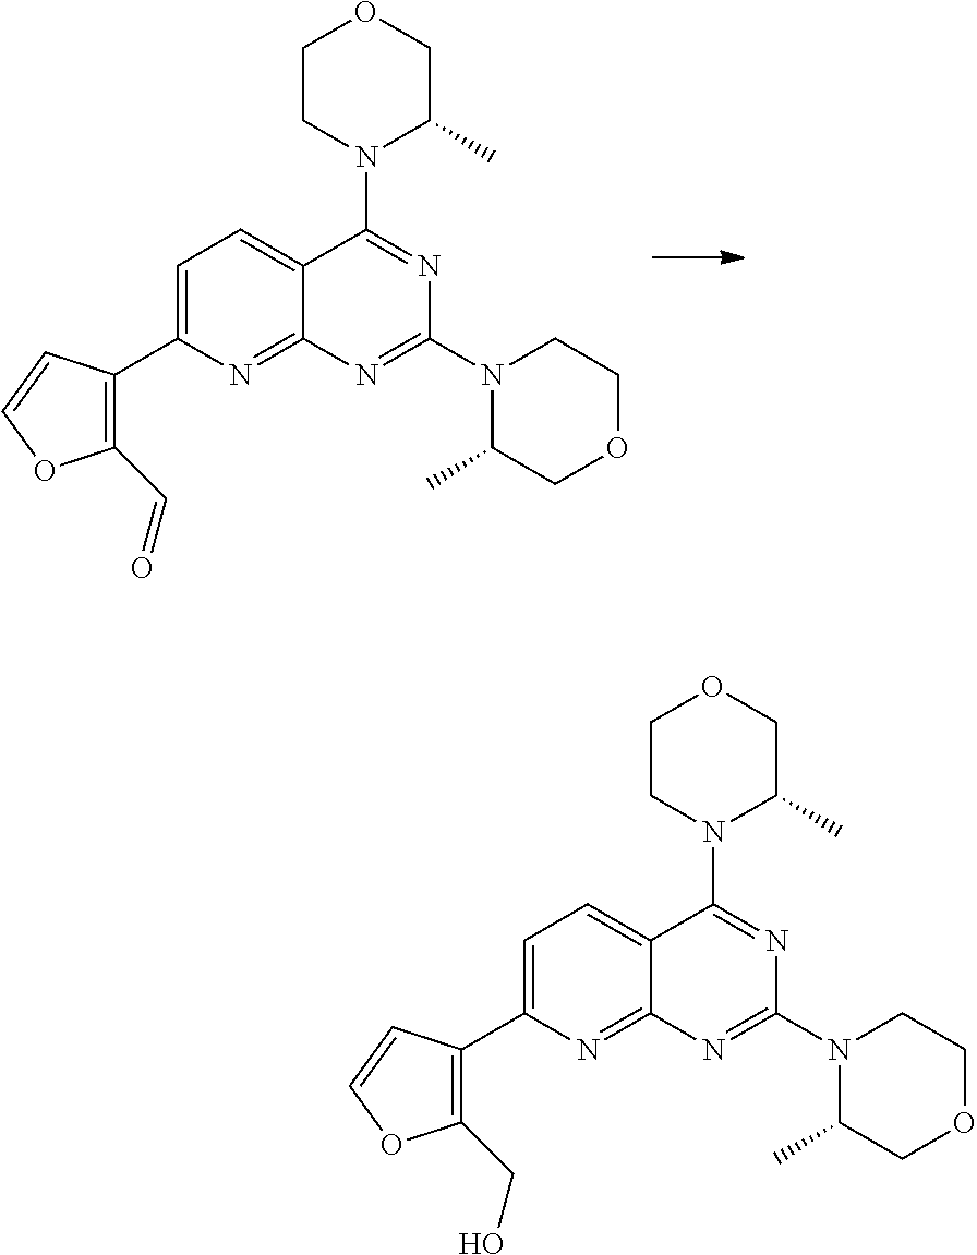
C1CN(C2=NC(N3C(C)COCC3)=NC3=NC(C4=C(C=O)OC=C4)=CC=C23)C(C)CO1.C1CN(C2=NC(N3C(C)COCC3)=NC3=NC(C4=C(CO)OC=C4)=CC=C23)C(C)CO1
